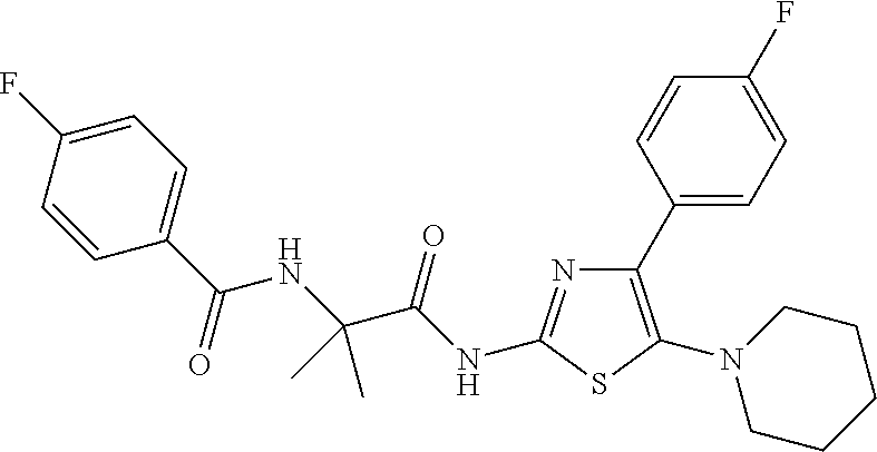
N1(C2=C(C3=CC=C(F)C=C3)N=C(NC(C(NC(C3=CC=C(F)C=C3)=O)(C)C)=O)S2)CCCCC1
